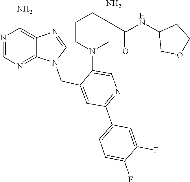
C1=NC2=C(N)N=CN=C2N1CC1=CC(C2=CC=C(F)C(F)=C2)=NC=C1N1CC(N)(C(=O)NC2COCC2)CCC1
